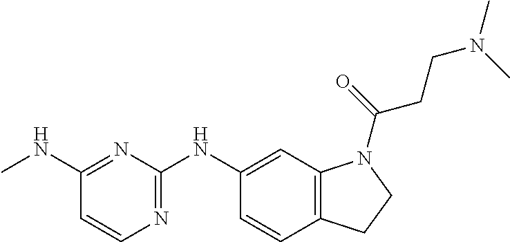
C1(NC)=NC(NC2=CC3=C(C=C2)CCN3C(=O)CCN(C)C)=NC=C1
